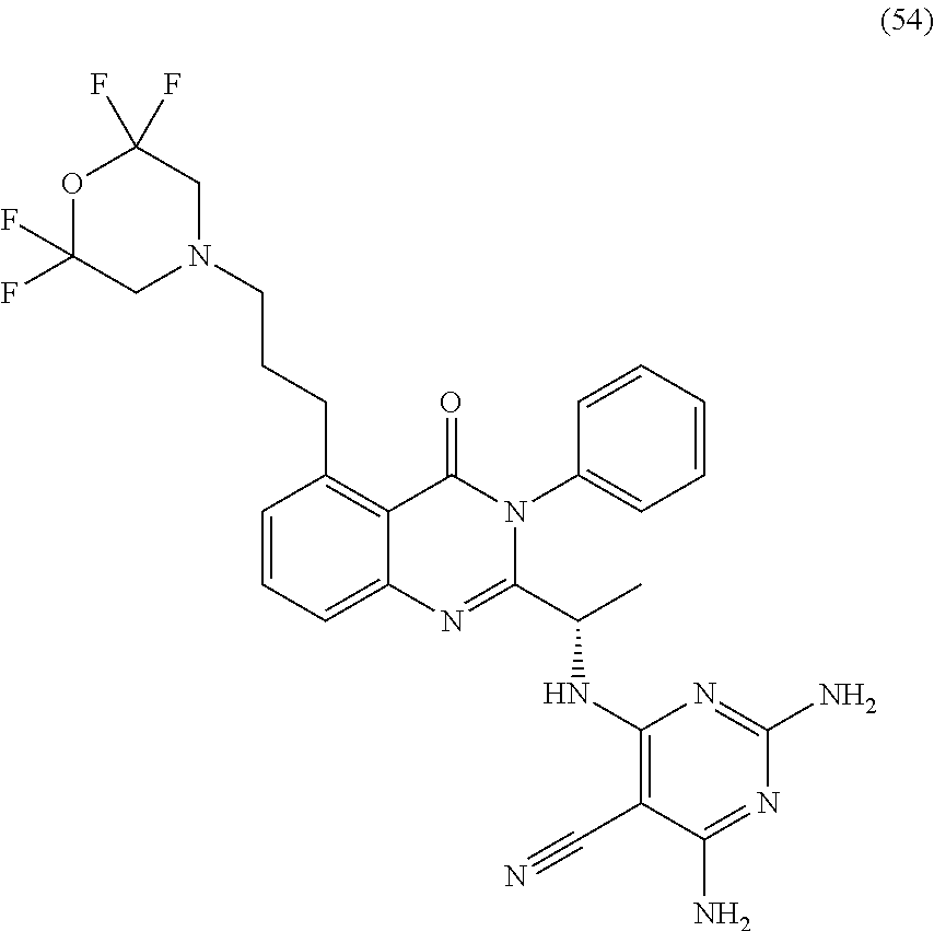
O1C(F)(F)CN(CCCC2=C3C(=CC=C2)N=C(C(C)NC2=C(C#N)C(N)=NC(N)=N2)N(C2=CC=CC=C2)C3=O)CC1(F)F
